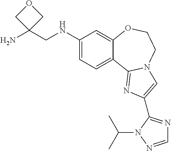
C1(NCC2(N)COC2)=CC=C2C(=C1)OCCN1C2=NC(C2=NC=NN2C(C)C)=C1
